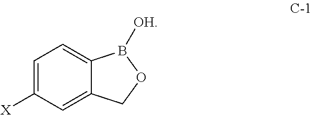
C1=C2C(=CC=C1[X])B([OH])OC2
